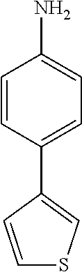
C1(C2=CSC=C2)=CC=C(N)C=C1
